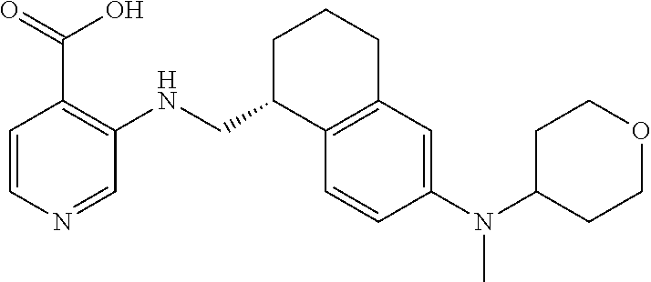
O1CCC(N(C2=CC3=C(C=C2)C(CNC2=C(C(=O)O)C=CN=C2)CCC3)C)CC1
